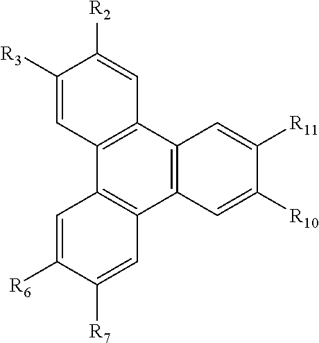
C12=C(C3=C(C4=C1C=C([R11])C([R10])=C4)C=C([R7])C([R6])=C3)C=C([R3])C([R2])=C2
